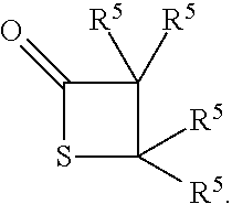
S1C([R5])([R5])C([R5])([R5])C1=O
